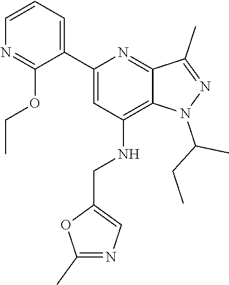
C(CC)(C)N1C2=C(NCC3=CN=C(C)O3)C=C(C3=CC=CN=C3OCC)N=C2C(C)=N1
